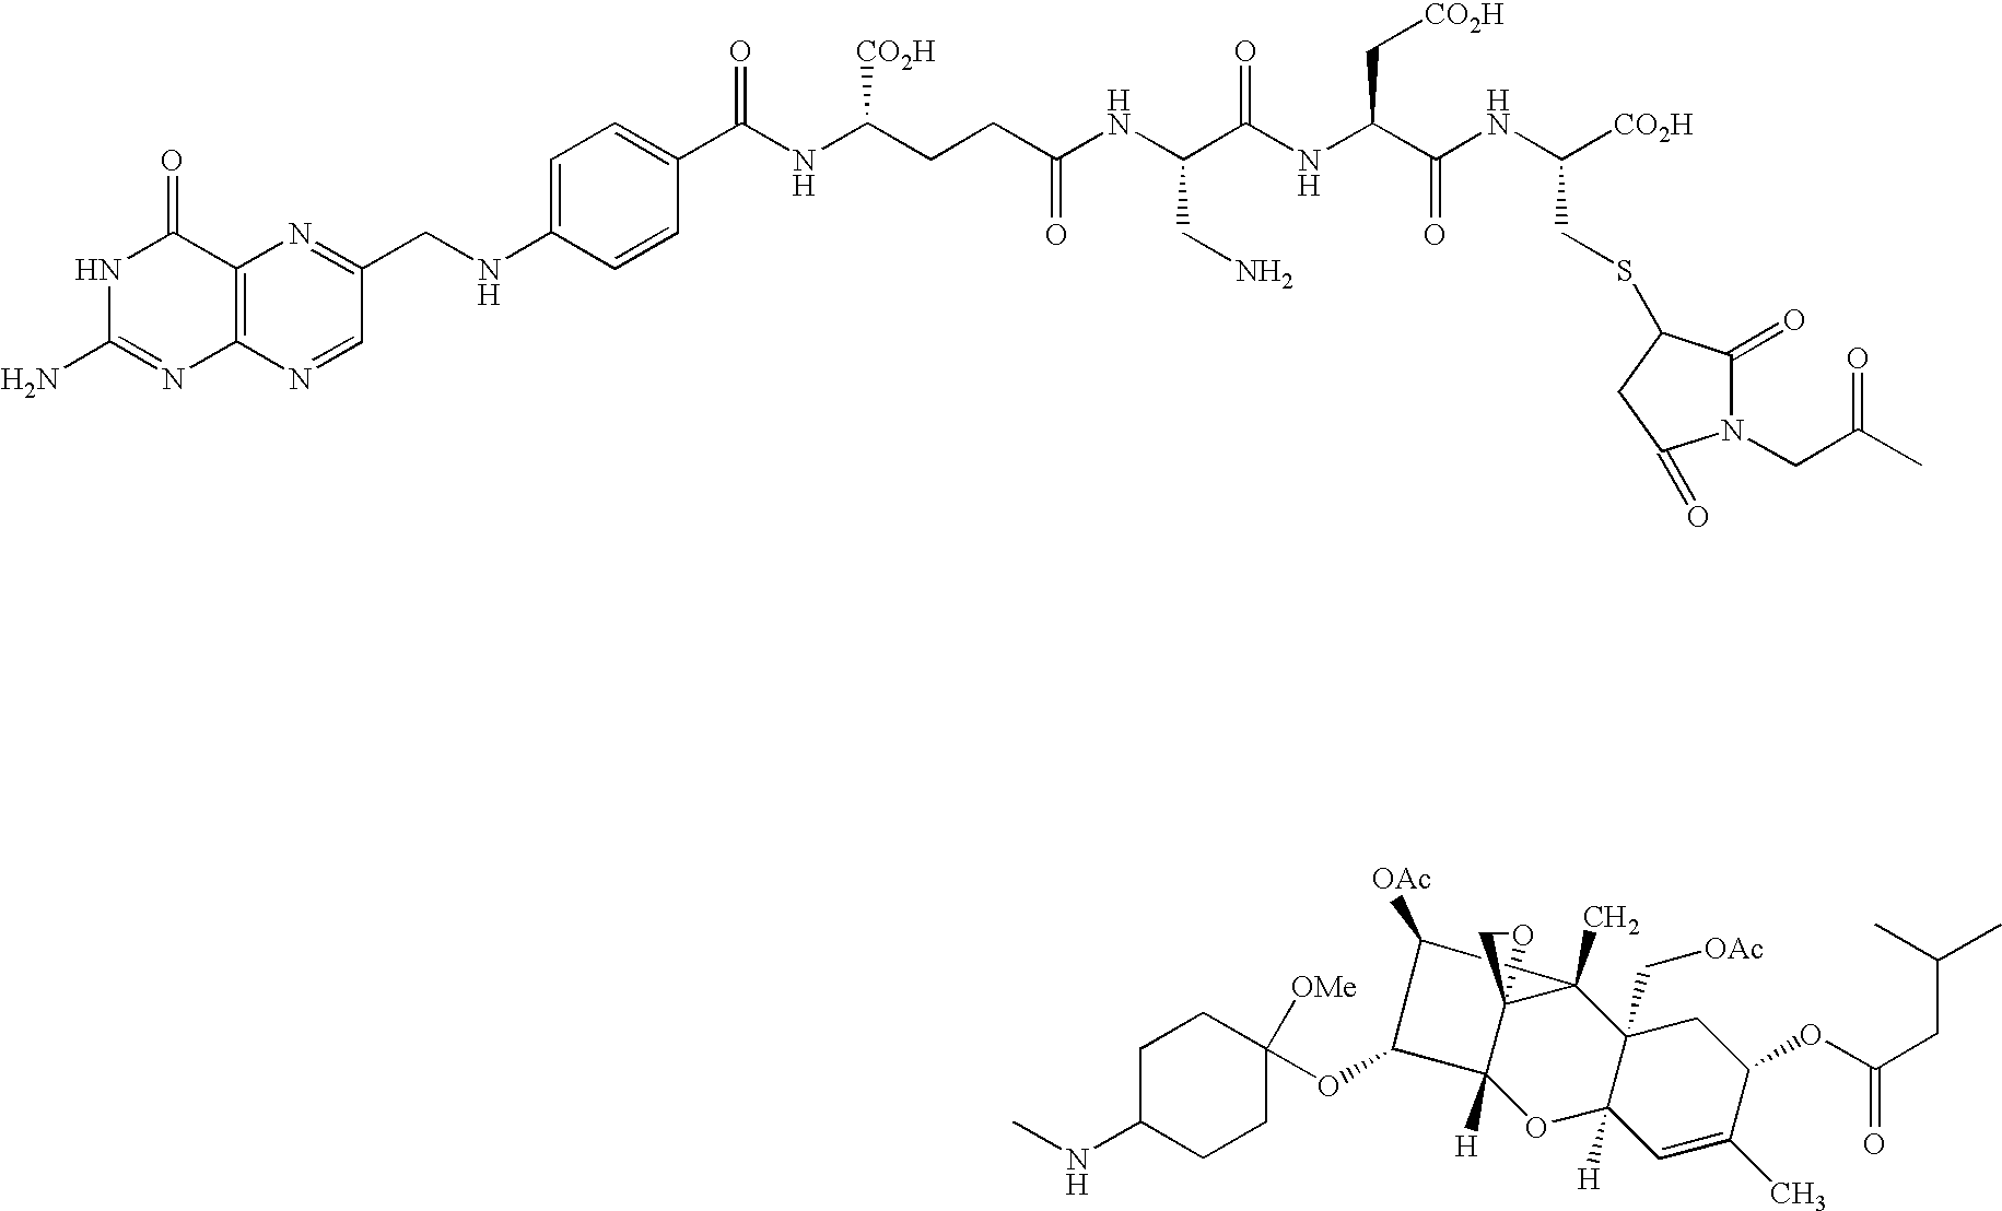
N1C(N)=NC2=C(C1=O)N=C(CNC1=CC=C(C(NC(CCC(NC(C(NC(C(NC([CO2H])CSC3C(=O)N(CC(C)=O)C(=O)C3)=O)C[CO2H])=O)CN)=O)[CO2H])=O)C=C1)C=N2.C1CC(OC2C3([H])OC4([H])C(C[OAc])(C(C)(C35OC5)C2[OAc])CC(OC(CC(C)C)=O)C(C)=C4)([OMe])CCC1NC
